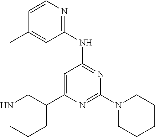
N1=C(N2CCCCC2)N=C(NC2=NC=CC(C)=C2)C=C1C1CNCCC1
